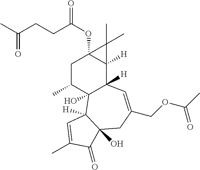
C1C(C)C2(O)C([H])(C3([H])C1(OC(CCC(C)=O)=O)C3(C)C)C=C(COC(C)=O)CC1(O)C2([H])C=C(C)C1=O
